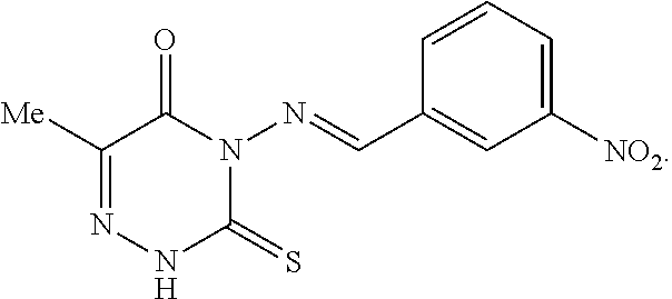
C1([Me])=NNC(=S)N(N=CC2=CC([NO2])=CC=C2)C1=O
